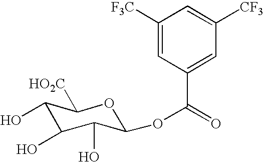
C1([F3C])=CC(C(=O)OC2OC([HO2C])C(O)C(O)C2O)=CC([CF3])=C1
